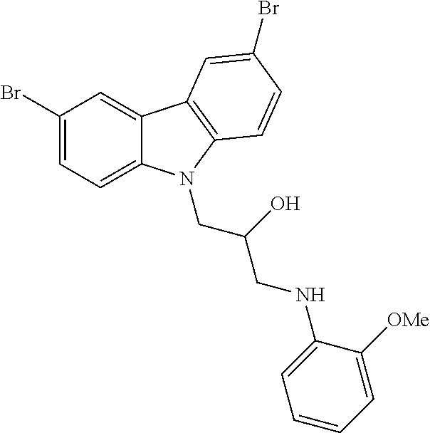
C1(Br)=CC=C2C(=C1)C1=C(N2CC(CNC2=CC=CC=C2[OMe])O)C=CC(Br)=C1
